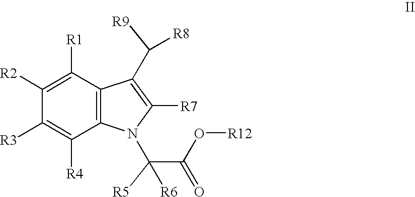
C1([R1])=C([R2])C([R3])=C([R4])C2=C1C(C([R9])[R8])=C([R7])N2C([R5])(C(O[R12])=O)[R6]
